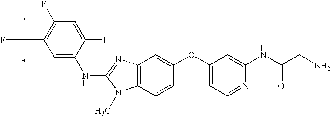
C1=C(F)C(NC2=NC3=C(N2C)C=CC(OC2=CC=NC(NC(CN)=O)=C2)=C3)=CC(C(F)(F)F)=C1F
